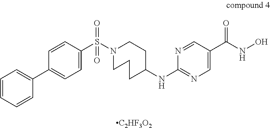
C1=NC(NC2CCCN(S(C3=CC=C(C4=CC=CC=C4)C=C3)(=O)=O)CC2)=NC=C1C(NO)=O.[C2HF3O2]
